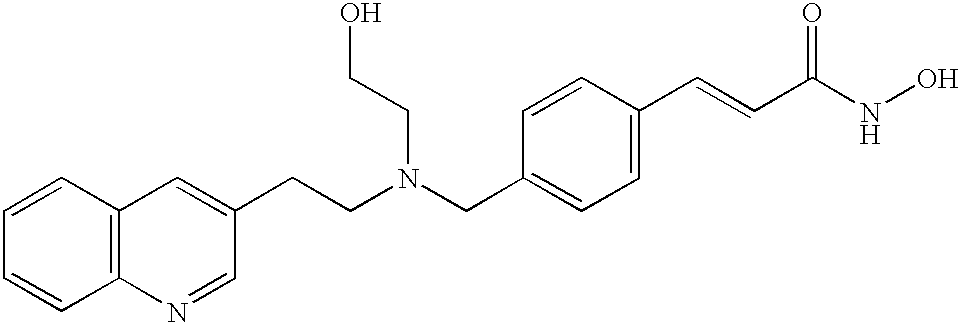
C(N(CC1=CC=C(C=CC(NO)=O)C=C1)CCO)CC1=CC2=C(N=C1)C=CC=C2
